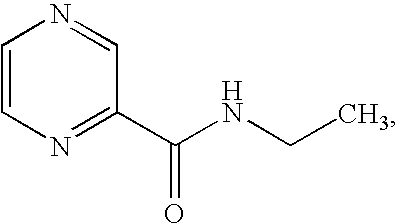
C1=CN=C(C(NCC)=O)C=N1
